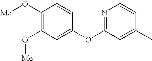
N1=C(OC2=CC(O[Me])=C(O[Me])C=C2)C=C(C)C=C1
